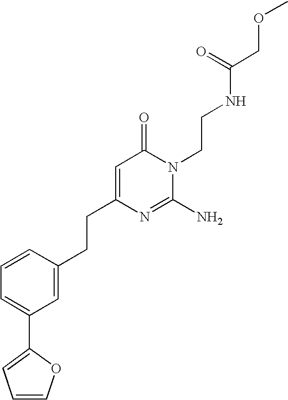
C(C1=CC(=O)N(CCNC(COC)=O)C(N)=N1)CC1=CC(C2=CC=CO2)=CC=C1
